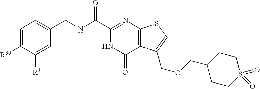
C1=C([R30])C([R31])=CC(CNC(C2=NC3=C(C(=O)N2)C(COCC2CCS(=O)(=O)CC2)=CS3)=O)=C1
